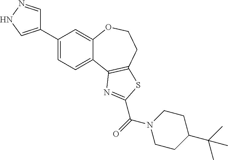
C1(C2=CNN=C2)=CC=C2C(=C1)OCCC1=C2N=C(C(N2CCC(C(C)(C)C)CC2)=O)S1
